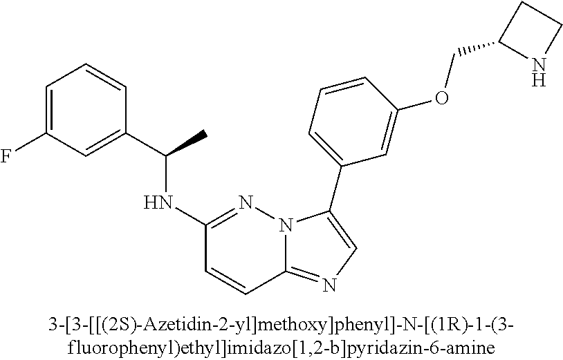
C1(NC(C2=CC(F)=CC=C2)C)=NN2C(=NC=C2C2=CC=CC(OCC3NCC3)=C2)C=C1
